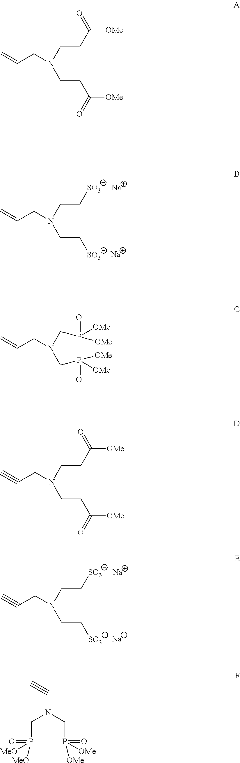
[SO3]CCN(CC[SO3])CC=C.[Na].[Na].[SO3]CCN(CC[SO3])CC#C.[Na].[Na].C([OMe])(CCN(CCC([OMe])=O)CC=C)=O.P(CN(CP(=O)([OMe])[OMe])CC=C)(=O)([OMe])[OMe].C(N(CP([MeO])(=O)[MeO])CP(=O)([OMe])[OMe])#C.C(CN(CCC([OMe])=O)CC#C)C(=O)[OMe]
